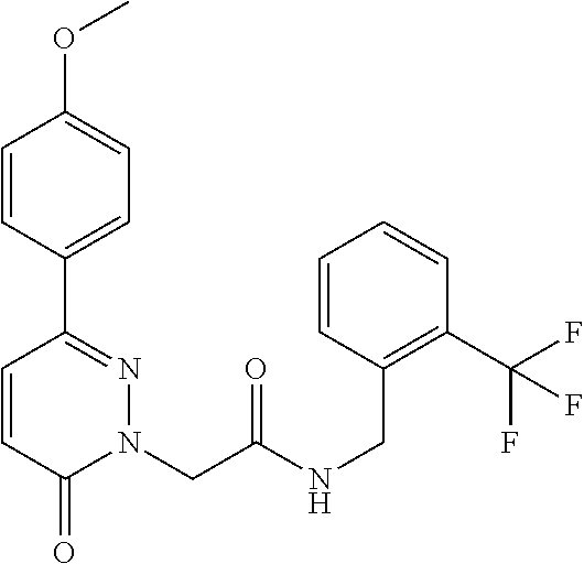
C1=CC(C2=NN(CC(NCC3=C(C(F)(F)F)C=CC=C3)=O)C(=O)C=C2)=CC=C1OC
